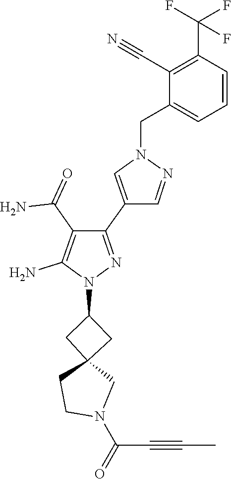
C(C#CC)(=O)N1CC2(CC(N3N=C(C4=CN(CC5=CC=CC(C(F)(F)F)=C5C#N)N=C4)C(C(N)=O)=C3N)C2)CC1
